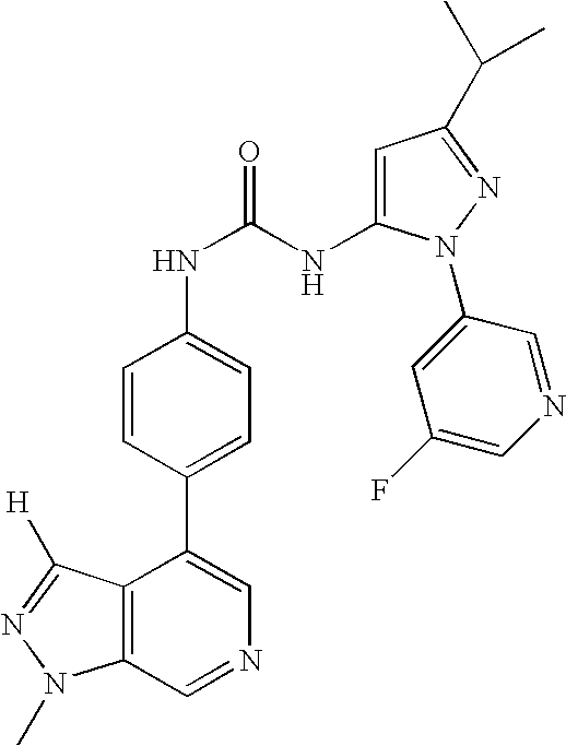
C12=C(C=NC=C1C1=CC=C(NC(NC3=CC(C(C)C)=NN3C3=CC(F)=CN=C3)=O)C=C1)N(C)N=C2[H]
